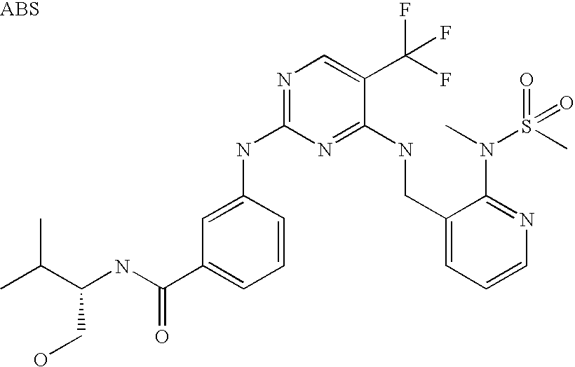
C1(CNC2=NC(NC3=CC(C(NC(C(C)C)CO)=O)=CC=C3)=NC=C2C(F)(F)F)=CC=CN=C1N(C)S(C)(=O)=O
